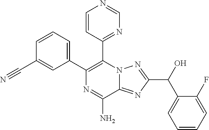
C1=CC(C#N)=CC(C2=C(C3=NC=NC=C3)N3C(=NC(C(O)C4=CC=CC=C4F)=N3)C(N)=N2)=C1
